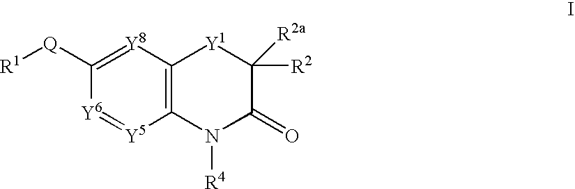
C1([Q][R1])=[Y8]C2=C([Y5]=[Y6]1)N([R4])C(=O)C([R2])([R2a])[Y1]2
